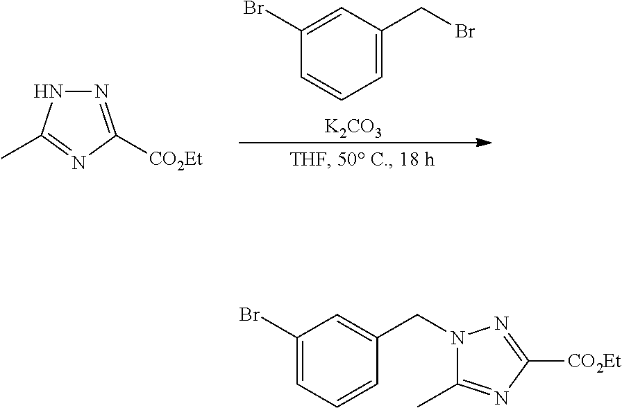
C1(Br)=CC(CBr)=CC=C1.[K2CO3].N1=C([CO2Et])N=C(C)N1.N1(CC2=CC(Br)=CC=C2)C(C)=NC([CO2Et])=N1
